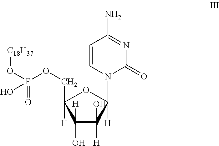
C1=CN(C2([H])OC(COP(=O)(O[C18H37])O)([H])C(O)([H])C2(O)[H])C(=O)N=C1N
